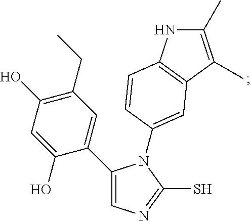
C1(C2=CN=C(S)N2C2=CC3=C(NC(C)=C3C)C=C2)=CC(CC)=C(O)C=C1O
